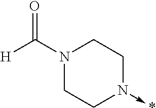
N1(C([H])=O)CCN(->*)CC1
